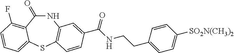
C1(=O)NC2=C(SC3=CC=CC(F)=C13)C=CC(C(NCCC1=CC=C([SO2N(CH3)2])C=C1)=O)=C2
